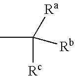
CC([Rc])([Rb])[Ra]
